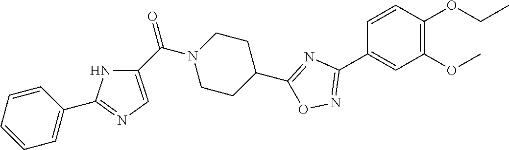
C1=CC(OCC)=C(OC)C=C1C1=NOC(C2CCN(C(C3=CN=C(C4=CC=CC=C4)N3)=O)CC2)=N1
